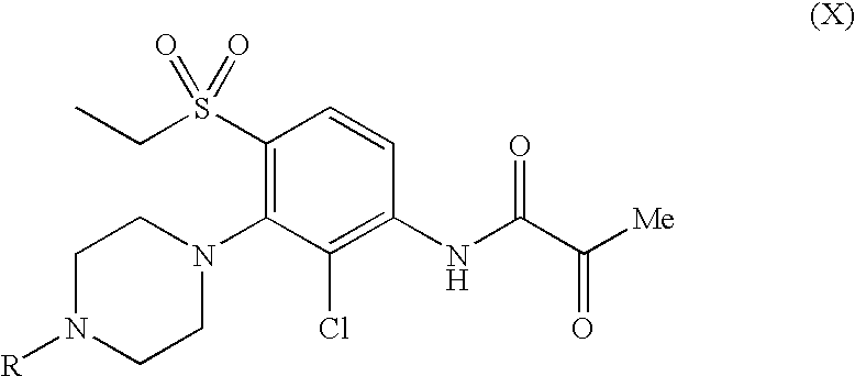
C1N([R])CCN(C2=C(S(CC)(=O)=O)C=CC(NC(C([Me])=O)=O)=C2Cl)C1
